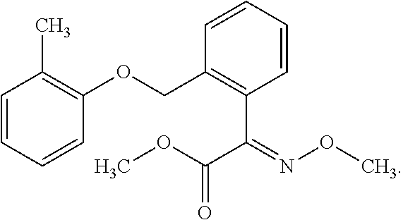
C1=CC=CC(OCC2=C(C(=NOC)C(OC)=O)C=CC=C2)=C1C
